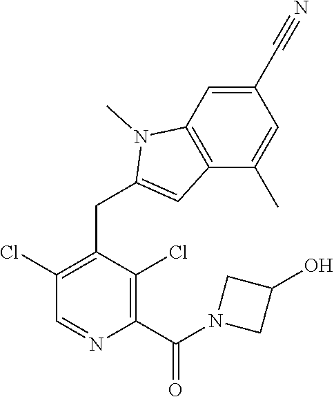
C1(Cl)=C(CC2=CC3=C(C=C(C#N)C=C3C)N2C)C(Cl)=C(C(=O)N2CC(O)C2)N=C1
